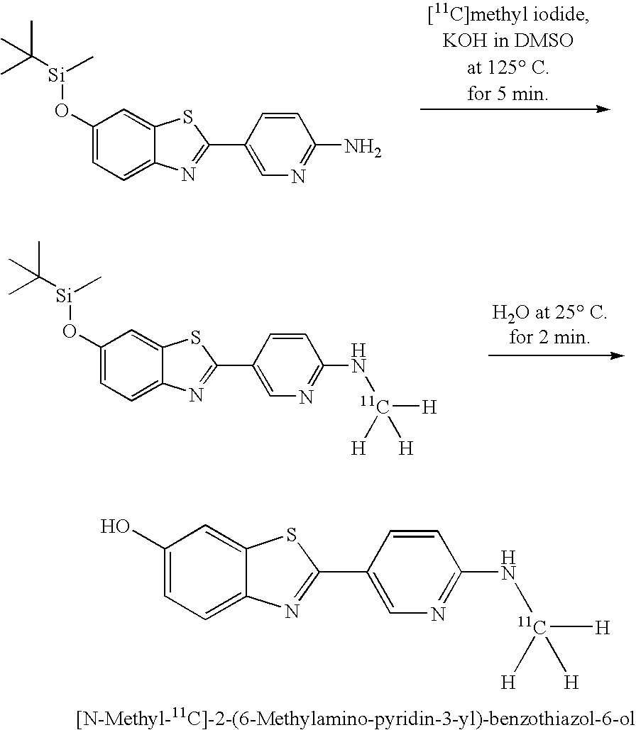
C1(O[Si](C(C)(C)C)C)=CC=C2C(=C1)SC(C1=CN=C(N)C=C1)=N2.C1(O[Si](C(C)(C)C)C)=CC=C2C(=C1)SC(C1=CN=C(N[11C]([H])([H])[H])C=C1)=N2.C1(O)=CC=C2C(=C1)SC(C1=CN=C(N[11C]([H])([H])[H])C=C1)=N2
